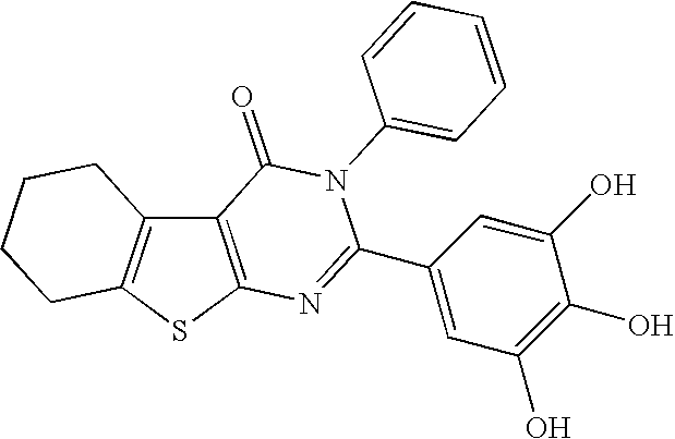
C12=C(SC3=C1CCCC3)N=C(C1=CC(O)=C(O)C(O)=C1)N(C1=CC=CC=C1)C2=O
